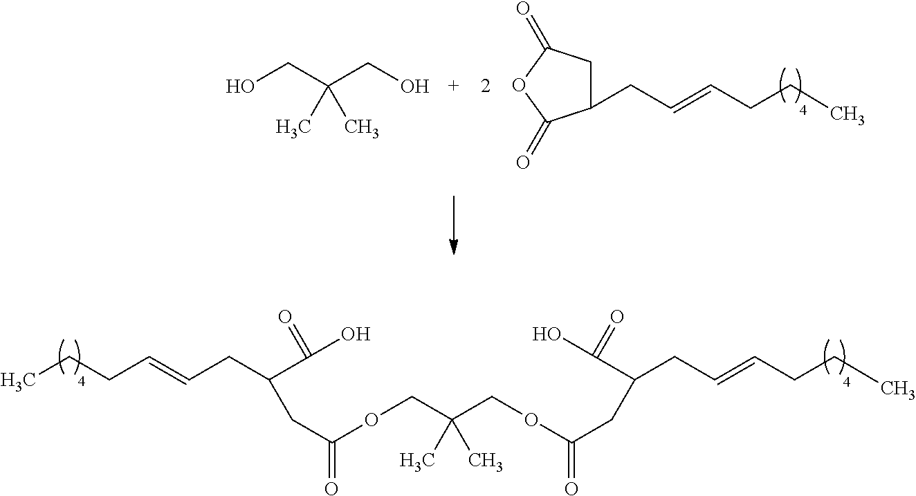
C1(CC=CCCC)CC(=O)OC1=O.OCC(C)(CO)C.C(CC=CCCC)(C(=O)O)CC(OCC(COC(CC(CC=CCCC)C(=O)O)=O)(C)C)=O
